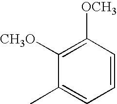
C1(C)=CC=CC([OCH3])=C1[CH3O]
